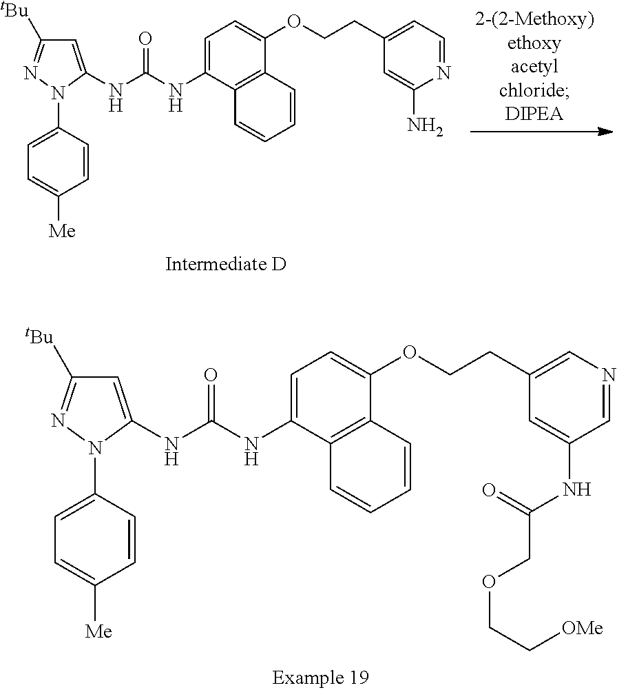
C1=C(NC(NC2=CC=C(OCCC3=CN=CC(NC(=O)COCC[OMe])=C3)C3=C2C=CC=C3)=O)N(C2=CC=C([Me])C=C2)N=C1[tBu].C1=C(NC(NC2=CC([tBu])=NN2C2=CC=C([Me])C=C2)=O)C2=C(C(OCCC3=CC=NC(N)=C3)=C1)C=CC=C2
